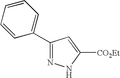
C1(C2=CC=CC=C2)=NNC([CO2Et])=C1
